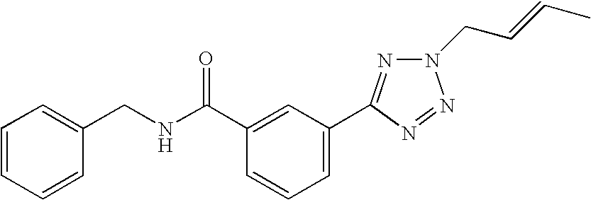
O=C(C1=CC(C2=NN(CC=CC)N=N2)=CC=C1)NCC1=CC=CC=C1
